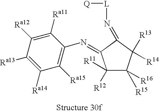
C1([Ra15])=C(N=C2C([R12])([R11])C([R15])([R16])C([R14])([R13])C2=N[L][Q])C([Ra11])=C([Ra12])C([Ra13])=C1[Ra14]
